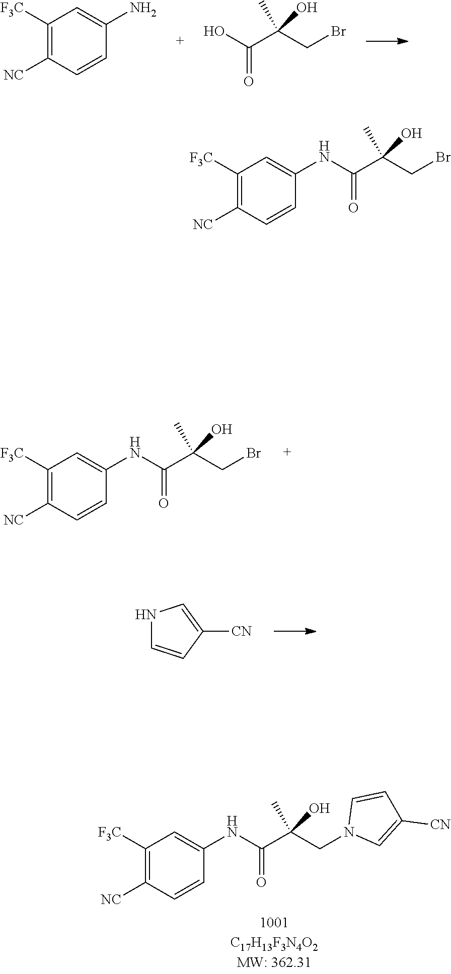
C1([F3C])=C([NC])C=CC(NC(C(CN2C=C([CN])C=C2)(C)O)=O)=C1.N1C=CC([CN])=C1.C1([F3C])=C([NC])C=CC(N)=C1.OC(C(CBr)(C)O)=O.C1([F3C])=C([NC])C=CC(NC(C(CBr)(C)O)=O)=C1.C1([F3C])=C([NC])C=CC(NC(C(CBr)(C)O)=O)=C1
